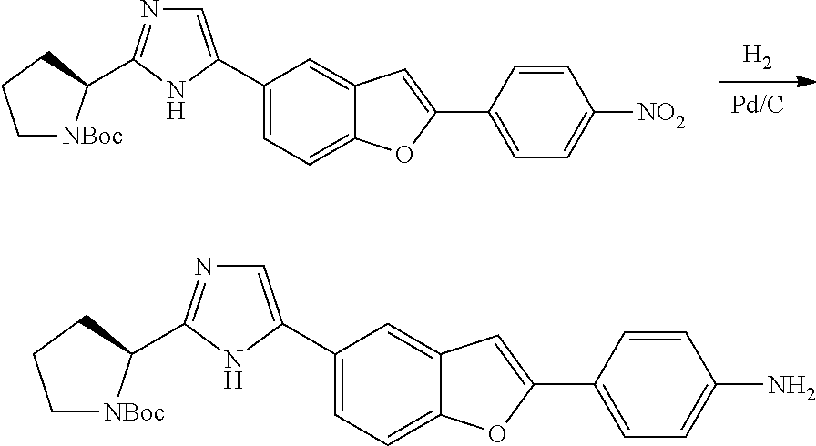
[Pd/C].[H2].C1(C2=CN=C(C3[NBoc]CCC3)N2)=CC=C2C(=C1)C=C(C1=CC=C([NO2])C=C1)O2.C1(C2=CN=C(C3[NBoc]CCC3)N2)=CC=C2C(=C1)C=C(C1=CC=C(N)C=C1)O2
